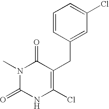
C1=CC(CC2=C(Cl)NC(=O)N(C)C2=O)=CC(Cl)=C1
